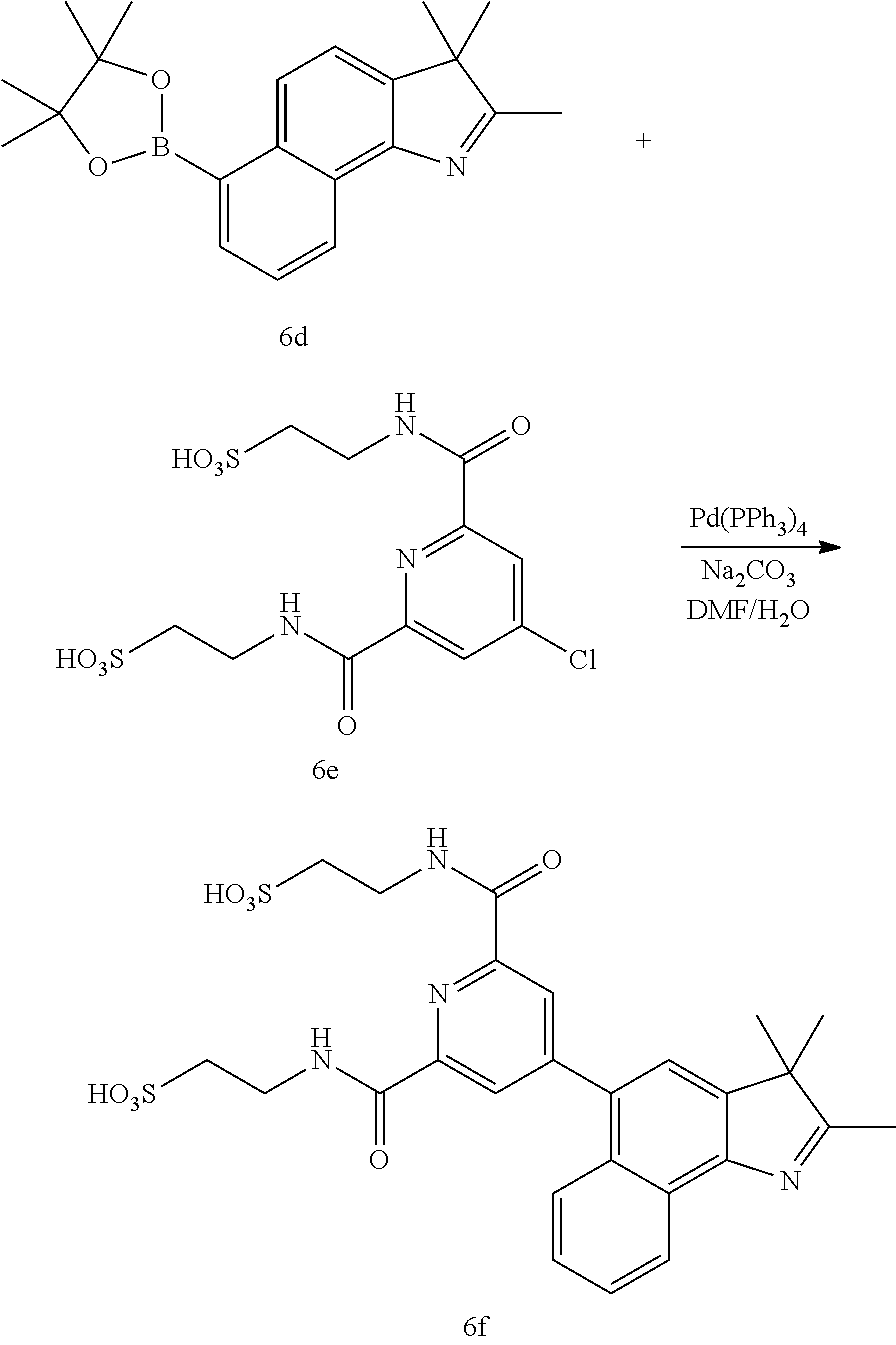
B1(C2=CC=CC3=C4C(=CC=C23)C(C)(C)C(C)=N4)OC(C)(C)C(C)(C)O1.[HO3S]CCNC(=O)C1=NC(C(NCC[HO3S])=O)=CC(C2=C3C(=C4C(=C2)C(C)(C)C(C)=N4)C=CC=C3)=C1.[HO3S]CCNC(=O)C1=NC(C(NCC[HO3S])=O)=CC(Cl)=C1.[Pd(PPh3)4]
